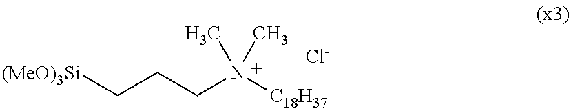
[(MeO)3Si]CCCN([C18H37])(C)C.[Cl-]
